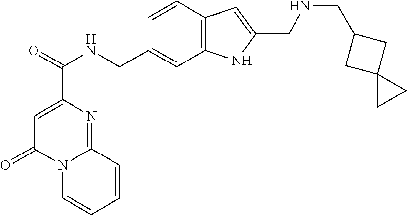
C1=C(C(NCC2=CC3=C(C=C2)C=C(CNCC2CC4(C2)CC4)N3)=O)N=C2N(C1=O)C=CC=C2
